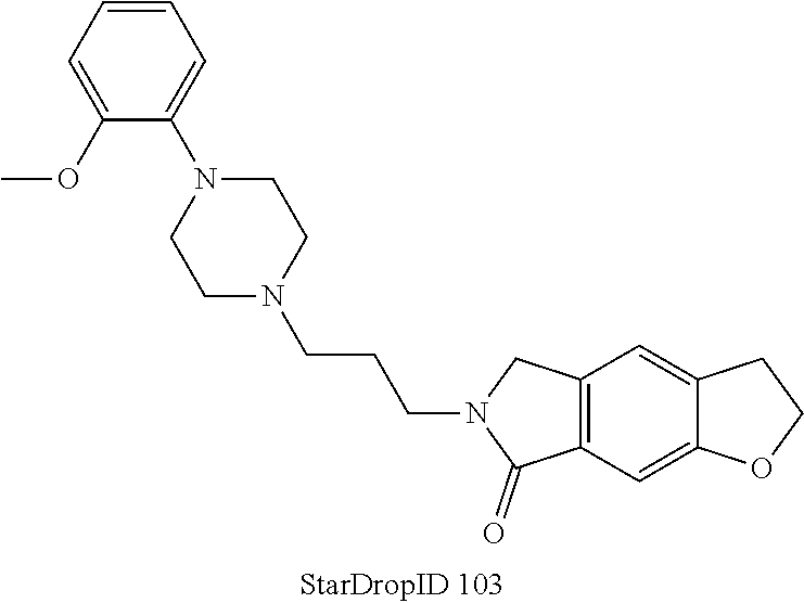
C1(OC)=CC=CC=C1N1CCN(CCCN2C(=O)C3=C(C2)C=C2C(=C3)OCC2)CC1
